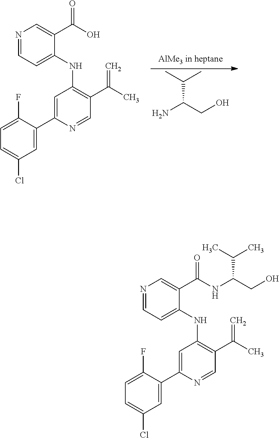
NC(CO)C(C)C.N1=CC=C(NC2=C(C(C)=C)C=NC(C3=CC(Cl)=CC=C3F)=C2)C(C(O)=O)=C1.N1=CC=C(NC2=C(C(C)=C)C=NC(C3=CC(Cl)=CC=C3F)=C2)C(C(NC(CO)C(C)C)=O)=C1
